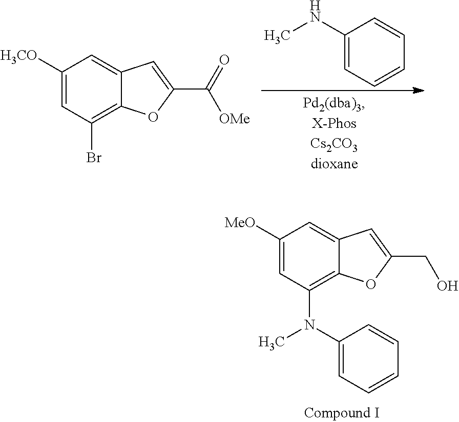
C1([MeO])=CC(N(C)C2=CC=CC=C2)=C2C(=C1)C=C(CO)O2.C1([H3CO])=CC(Br)=C2C(=C1)C=C(C([OMe])=O)O2.C1(NC)=CC=CC=C1
